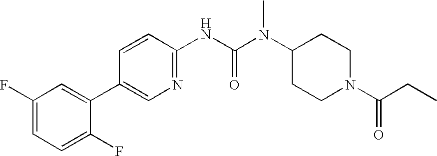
C1(F)=CC=C(F)C(C2=CN=C(NC(N(C3CCN(C(CC)=O)CC3)C)=O)C=C2)=C1
